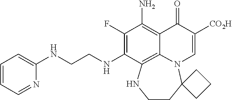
C1(F)=C(NCCNC2=CC=CC=N2)C2=C3C(=C1N)C(=O)C([CO2H])=CN3C1(CCN2)CCC1
